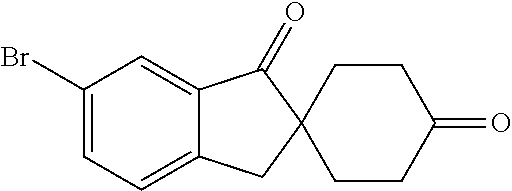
C1(Br)=CC=C2C(=C1)C(=O)C1(C2)CCC(=O)CC1
